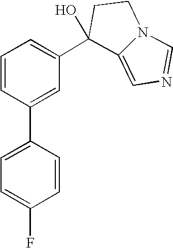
C1=C2N(C=N1)CCC2(O)C1=CC=CC(C2=CC=C(F)C=C2)=C1
